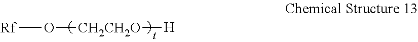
[Rf]O[CH2CH2O][H]
